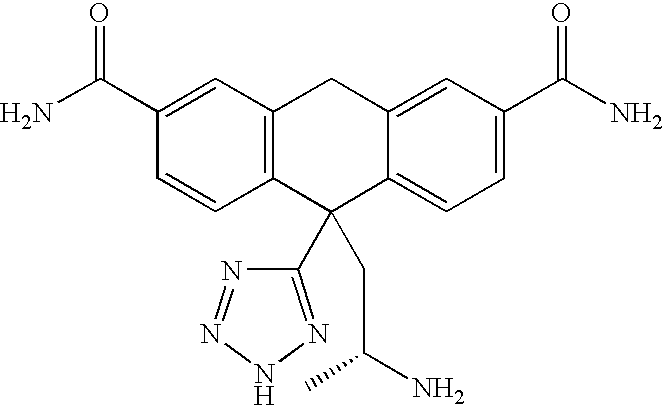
C12=C(C=C(C(=O)N)C=C1)CC1=CC(C(=O)N)=CC=C1C2(C1=NNN=N1)CC(C)N
